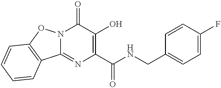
N12C(=NC(C(NCC3=CC=C(F)C=C3)=O)=C(O)C1=O)C1=C(O2)C=CC=C1
